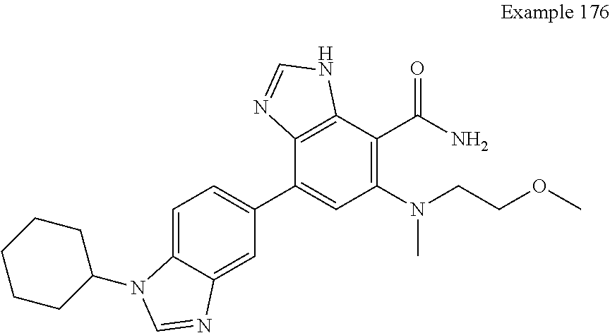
C1=C2C(=CC(C3=CC(N(CCOC)C)=C(C(N)=O)C4=C3N=CN4)=C1)N=CN2C1CCCCC1
